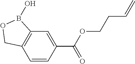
C12=C(C=CC(C(OCCC=C)=O)=C1)COB2O
